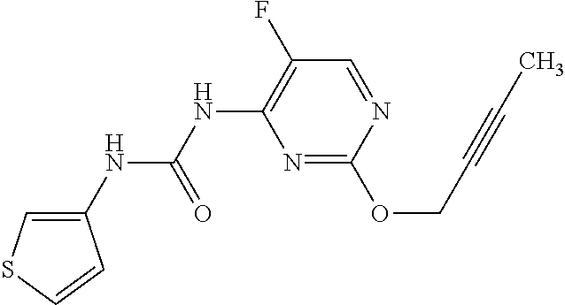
C1(NC(NC2=C(F)C=NC(OCC#CC)=N2)=O)=CSC=C1
